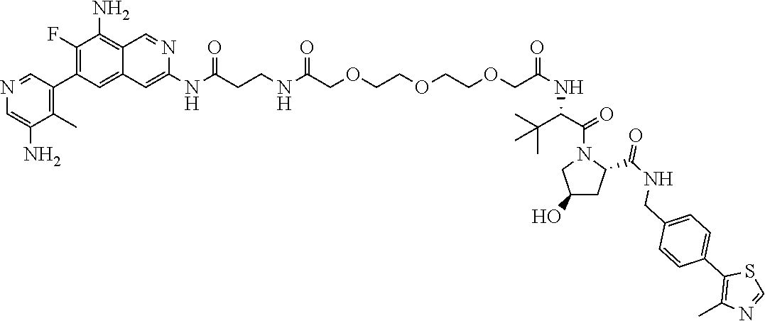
N(C(CCNC(COCCOCCOCC(NC(C(N1CC(O)CC1C(NCC1=CC=C(C2=C(C)N=CS2)C=C1)=O)=O)C(C)(C)C)=O)=O)=O)C1=CC2=CC(C3=C(C)C(N)=CN=C3)=C(F)C(N)=C2C=N1
